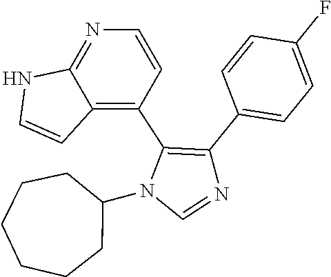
C1(N2C=NC(C3=CC=C(F)C=C3)=C2C2=C3C(=NC=C2)NC=C3)CCCCCC1
